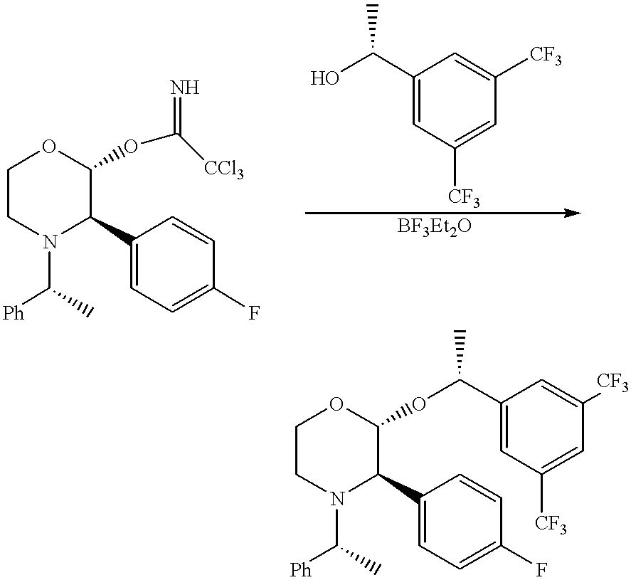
C1CN(C([Ph])C)C(C2=CC=C(F)C=C2)C(OC([CCl3])=N)O1.C1(C(O)C)=CC([CF3])=CC([CF3])=C1.C1CN(C([Ph])C)C(C2=CC=C(F)C=C2)C(OC(C)C2=CC([CF3])=CC([CF3])=C2)O1
